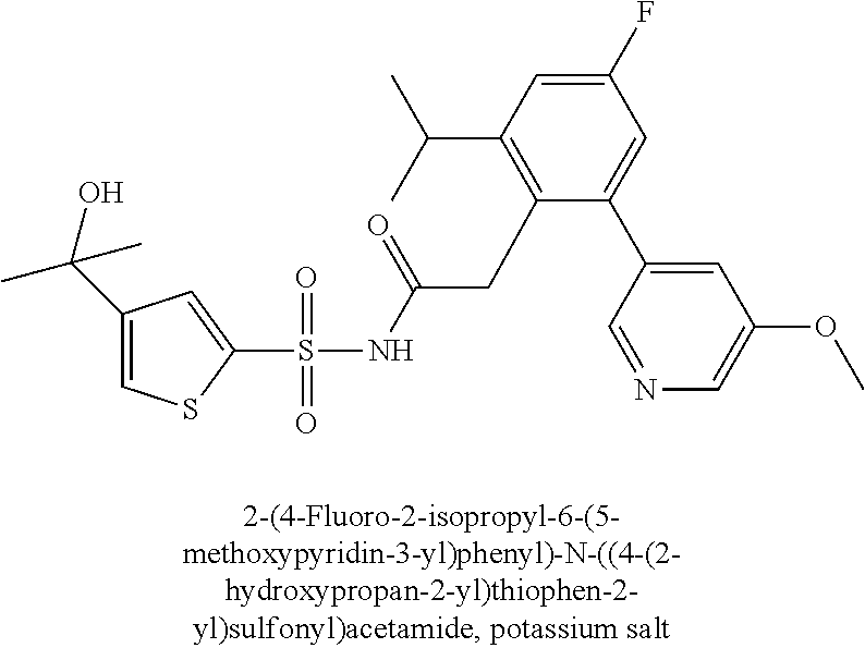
S(=O)(=O)(NC(CC1=C(C(C)C)C=C(F)C=C1C1=CC(OC)=CN=C1)=O)C1=CC(C(C)(O)C)=CS1
